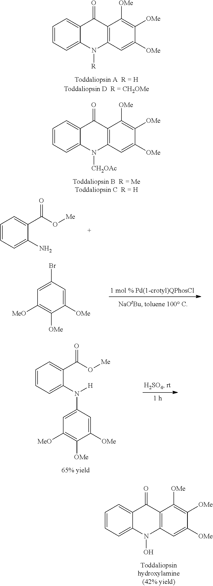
C1=CC=C2C(=C1)C(=O)C1=C(N2[R])C=C([OMe])C([OMe])=C1[OMe].C1=CC=C2C(=C1)C(=O)C1=C(N2[CH2OAc])C=C([OMe])C([OMe])=C1[OMe].C1=CC=C(N)C(C(O[Me])=O)=C1.C1([OMe])=CC(Br)=CC([MeO])=C1[OMe].C1([OMe])=CC(N(C2=CC=CC=C2C(O[Me])=O)[H])=CC([MeO])=C1[OMe].C1=CC=C2C(=C1)C(=O)C1=C(N2O)C=C([OMe])C([OMe])=C1[OMe]
